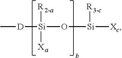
C[D][Si](O[Si]([Xc])[R])([R])[X]
